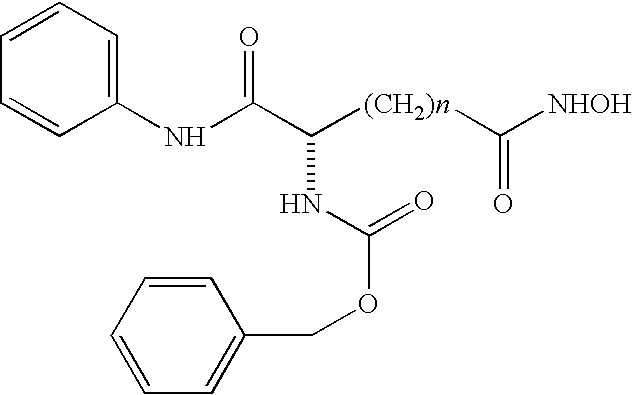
N(C(C([(CH2)n]C([NHOH])=O)NC(=O)OCC1=CC=CC=C1)=O)C1=CC=CC=C1
